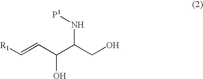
C(=CC(C(CO)N[P1])O)[R1]
